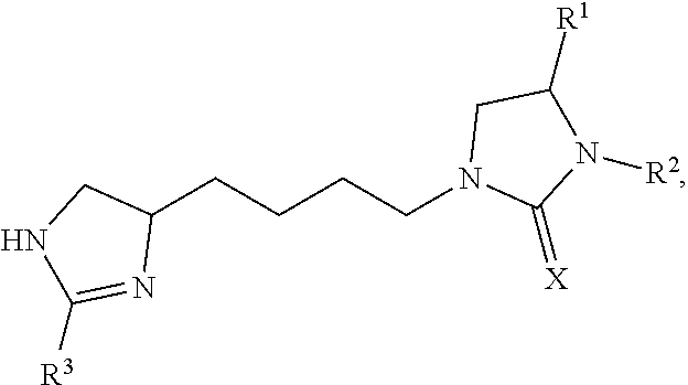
C1(CCCCN2C(=[X])N([R2])C([R1])C2)CNC([R3])=N1
